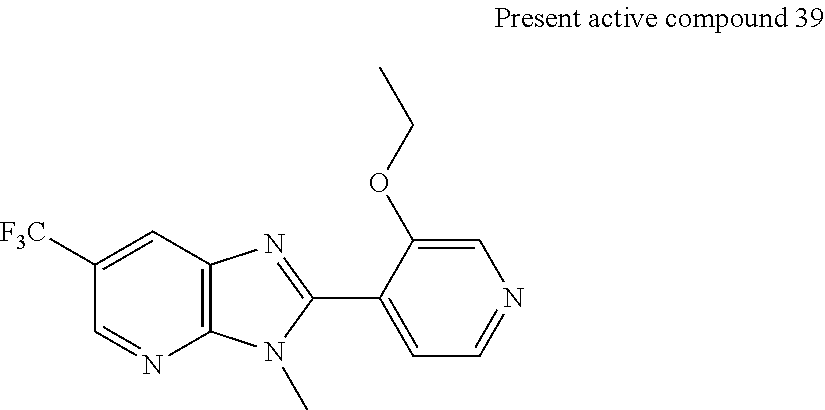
C1=C([F3C])C=NC2=C1N=C(C1=CC=NC=C1OCC)N2C
